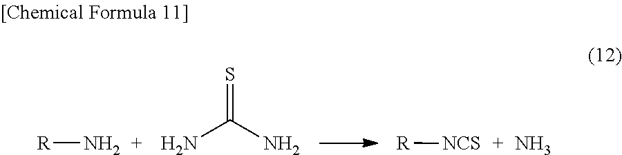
[R]N.S=C(N)N.[NCS][R].N
